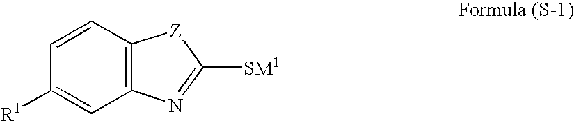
C1=CC2=C(C=C1[R1])N=C([SM1])[Z]2
